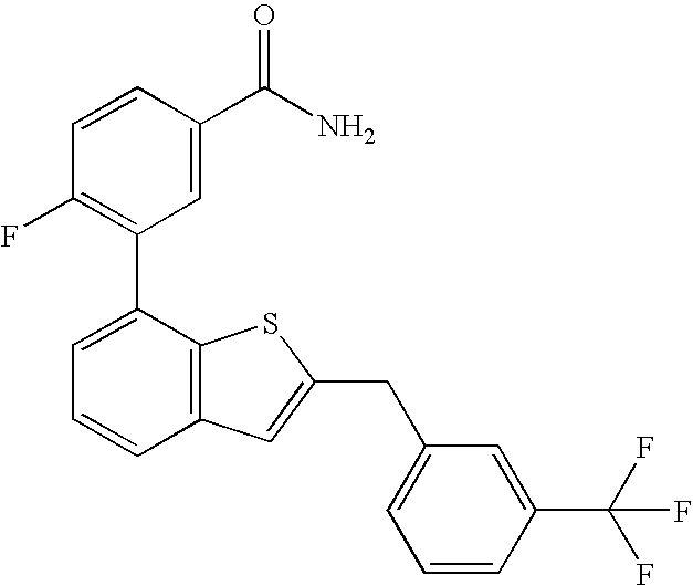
C1=CC(C(N)=O)=CC(C2=CC=CC3=C2SC(CC2=CC=CC(C(F)(F)F)=C2)=C3)=C1F
